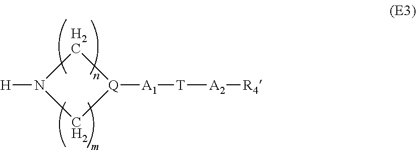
C1N([H])C[Q]1[A1][T][A2][R4]
